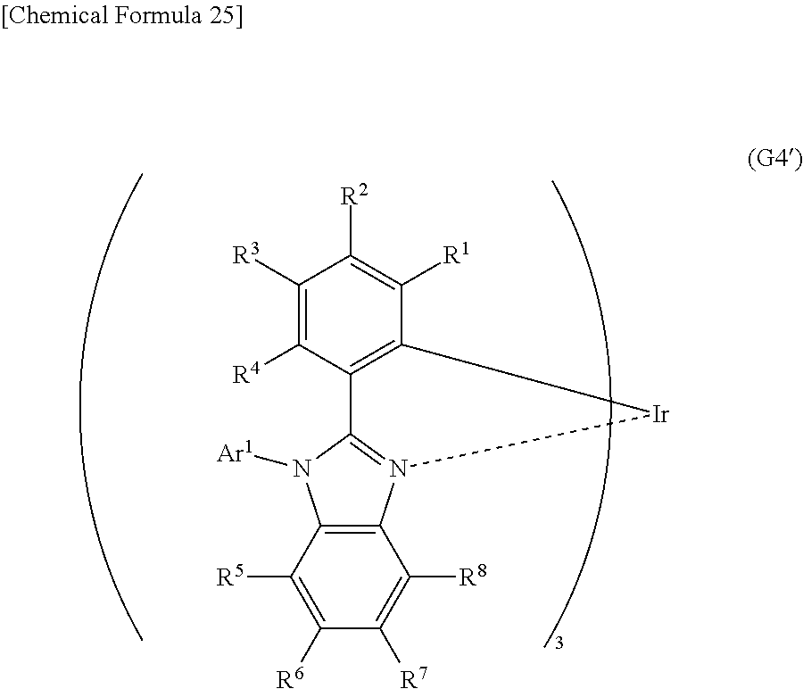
C12=C(C([R5])=C([R6])C([R7])=C1[R8])N([Ar1])C1=N2[Ir]C2=C1C([R4])=C([R3])C([R2])=C2[R1]
